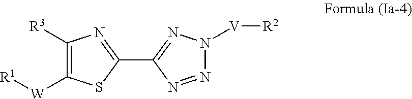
C1([R3])=C([W][R1])SC(C2=NN([V][R2])N=N2)=N1
